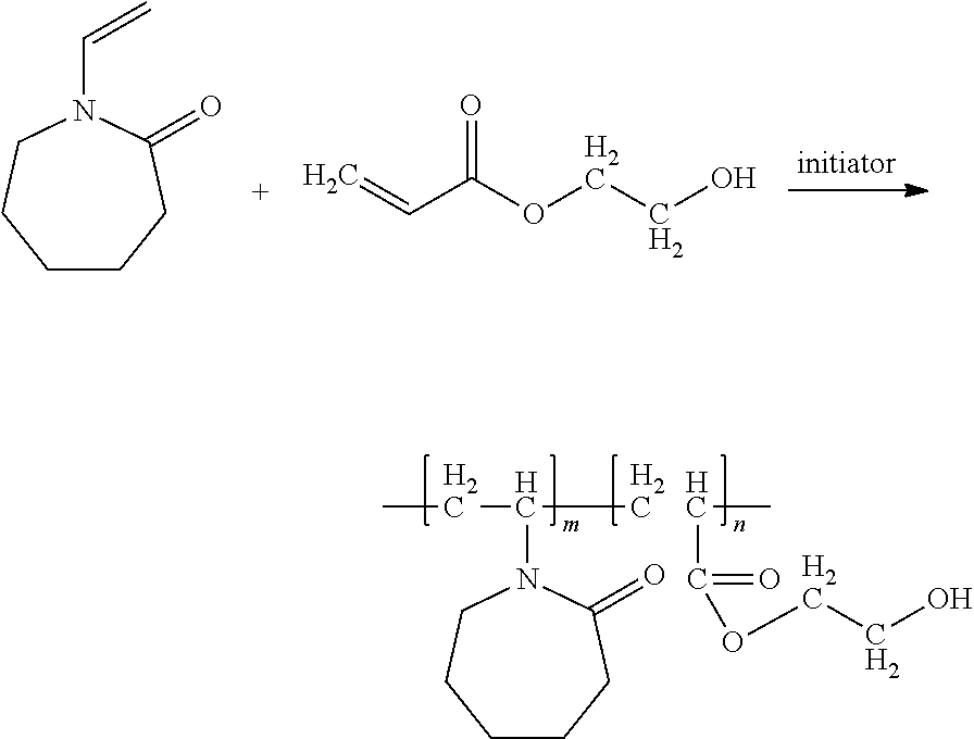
C1CCC(=O)N(C=C)CC1.C=CC(OCCO)=O.C1CCC(=O)N(C(C)CC)CC1.C(C)C(=O)OCCO
